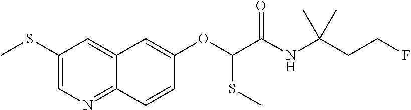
C1(SC)=CN=C2C(=C1)C=C(OC(C(NC(CCF)(C)C)=O)SC)C=C2
